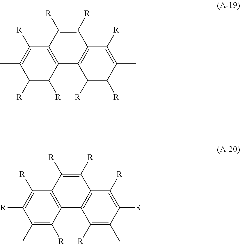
C12=C(C([R])=C(C)C([R])=C1[R])C([R])=C([R])C1=C2C([R])=C([R])C(C)=C1[R].C12=C(C([R])=C([R])C(C)=C1[R])C([R])=C([R])C1=C2C([R])=C(C)C([R])=C1[R]
